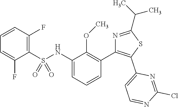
C1(NS(=O)(=O)C2=C(F)C=CC=C2F)=CC=CC(C2=C(C3=CC=NC(Cl)=N3)SC(C(C)C)=N2)=C1OC
